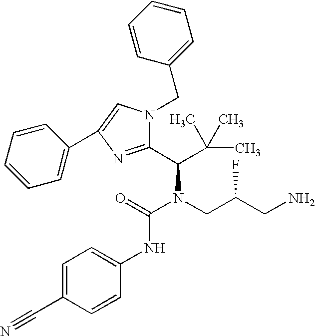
C(N(CC(CN)F)C(C(C)(C)C)C1=NC(C2=CC=CC=C2)=CN1CC1=CC=CC=C1)(=O)NC1=CC=C(C#N)C=C1
